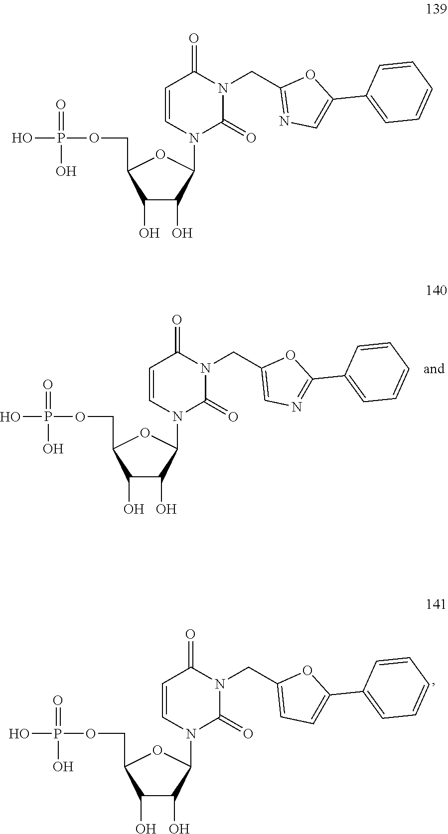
C(C1C(O)C(O)C(N2C(=O)N(CC3=CN=C(C4=CC=CC=C4)O3)C(=O)C=C2)O1)OP(O)(=O)O.C(C1C(O)C(O)C(N2C(=O)N(CC3=CC=C(C4=CC=CC=C4)O3)C(=O)C=C2)O1)OP(O)(=O)O.C(C1C(O)C(O)C(N2C(=O)N(CC3=NC=C(C4=CC=CC=C4)O3)C(=O)C=C2)O1)OP(O)(=O)O
